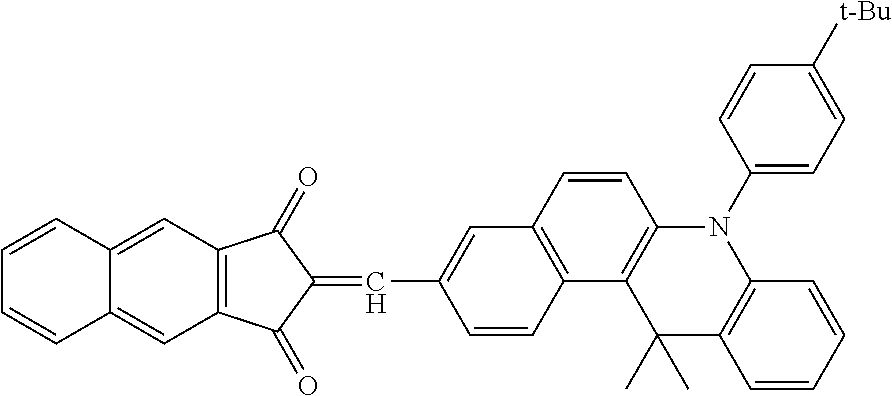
C12=C(C=C(C=C3C(=O)C4=C(C3=O)C=C3C(=C4)C=CC=C3)C=C1)C=CC1=C2C(C)(C)C2=C(N1C1=CC=C([t-Bu])C=C1)C=CC=C2
